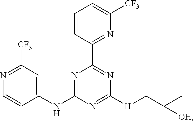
C1([CF3])=NC=CC(NC2=NC(C3=NC([CF3])=CC=C3)=NC([H]CC(C)(C)[OH])=N2)=C1
